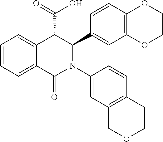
C1=C2C(=CC=C1)C(C(=O)O)C(C1=CC3=C(C=C1)OCCO3)N(C1=CC3=C(C=C1)CCOC3)C2=O
